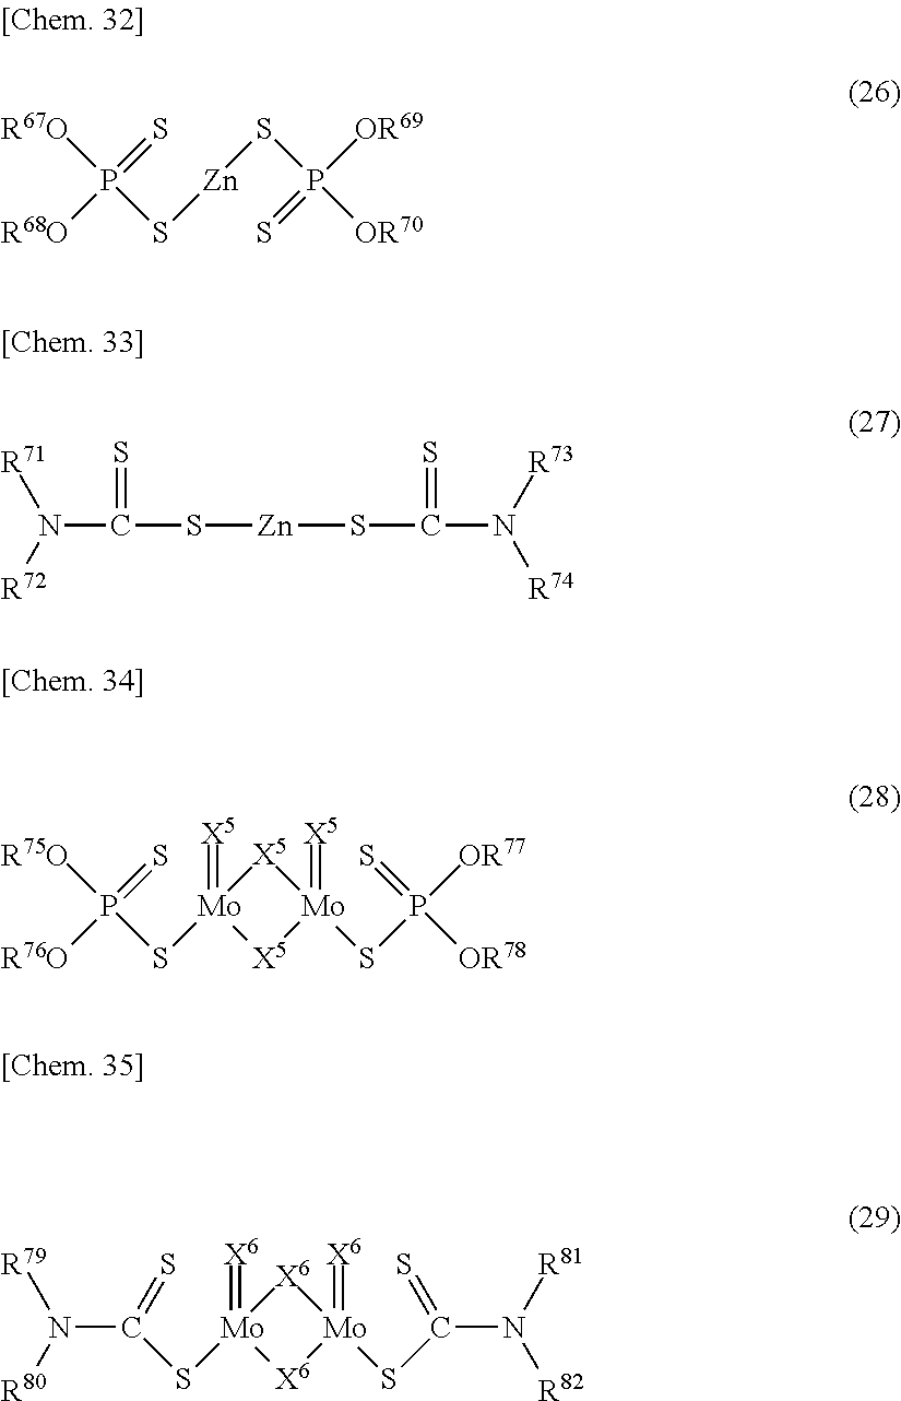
[R67O]P(=S)(S[Zn]SP([OR69])(=S)[OR70])[R68O].S([Zn]SC(N([R74])[R73])=S)C(N([R71])[R72])=S.[R75O]P(=S)(S[Mo]1(=[X5])[X5][Mo](=[X5])(SP(=S)([OR77])[OR78])[X5]1)[R76O].C(S[Mo]1(=[X6])[X6][Mo](=[X6])(SC(N([R81])[R82])=S)[X6]1)(N([R80])[R79])=S
